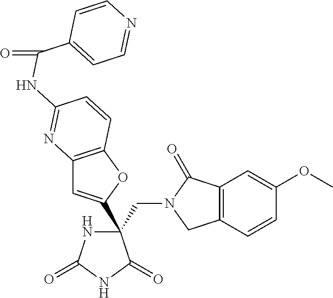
C(C1(C2=CC3=C(O2)C=CC(NC(=O)C2=CC=NC=C2)=N3)NC(=O)NC1=O)N1CC2=C(C1=O)C=C(OC)C=C2
